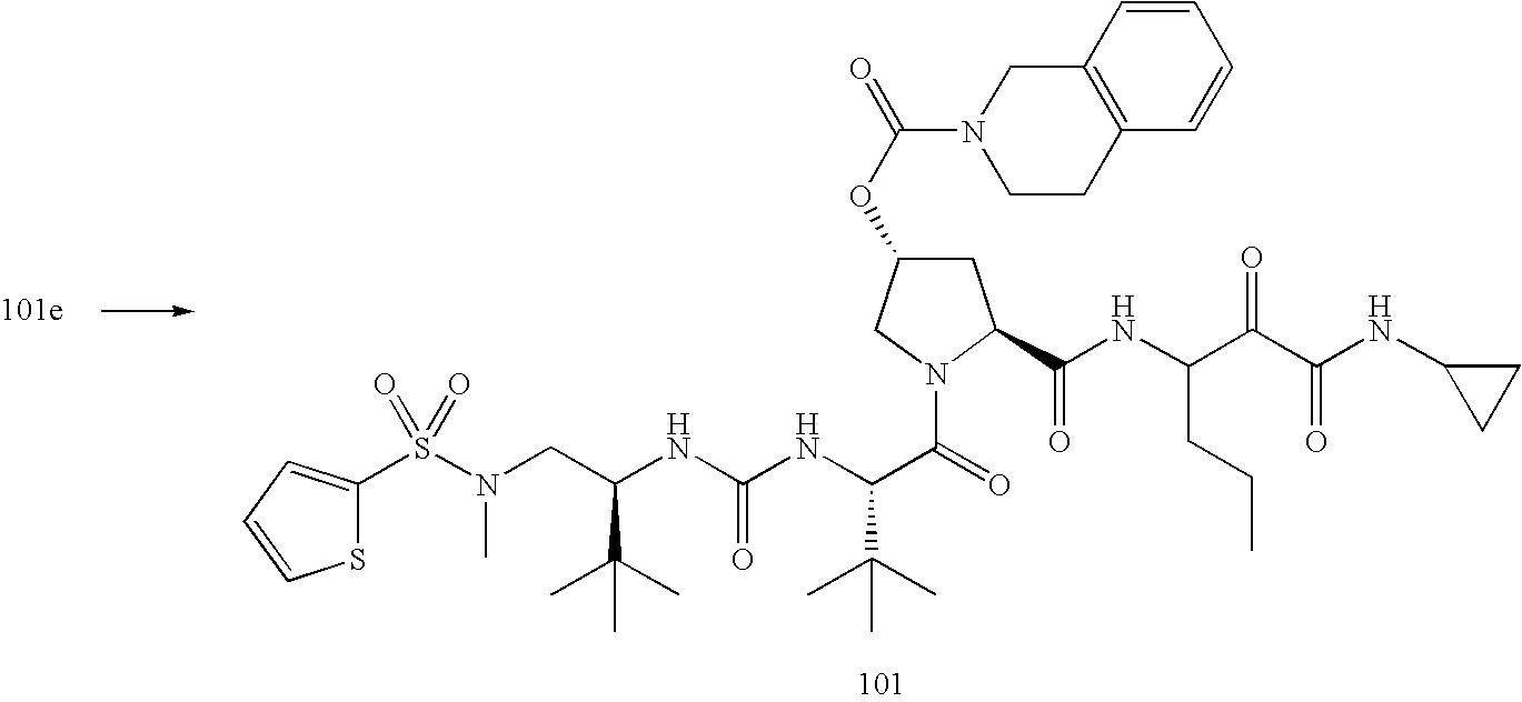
C1C(OC(N2CCC3=C(C2)C=CC=C3)=O)CN(C(=O)C(NC(NC(CN(S(C2=CC=CS2)(=O)=O)C)C(C)(C)C)=O)C(C)(C)C)C1C(NC(C(C(NC1CC1)=O)=O)CCC)=O
